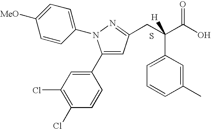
C1(Cl)=C(Cl)C=C(C2=CC(CC(C(O)=O)(C3=CC=CC(C)=C3)[H])=NN2C2=CC=C([MeO])C=C2)C=C1.S
